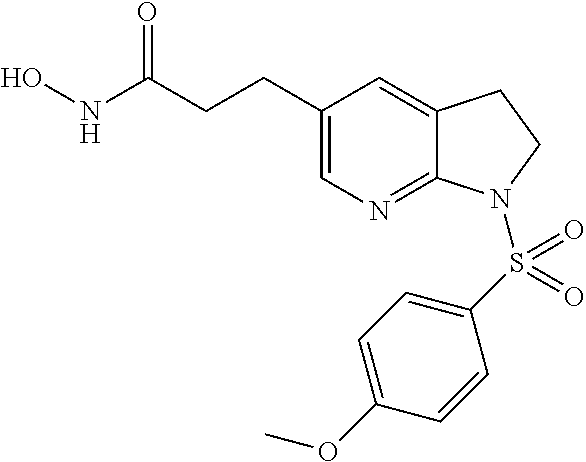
ONC(CCC1=CN=C2C(=C1)CCN2S(C1=CC=C(OC)C=C1)(=O)=O)=O
